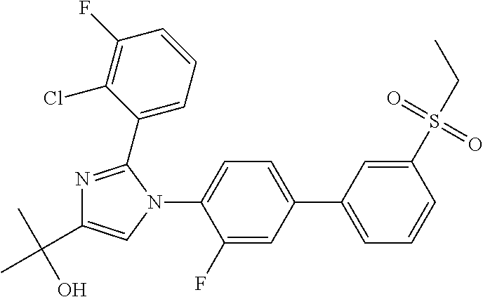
C1(S(CC)(=O)=O)=CC(C2=CC=C(N3C(C4=CC=CC(F)=C4Cl)=NC(C(C)(O)C)=C3)C(F)=C2)=CC=C1
